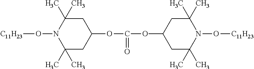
[C11H23]ON1C(C)(C)CC(OC(=O)OC2CC(C)(C)N(O[C11H23])C(C)(C)C2)CC1(C)C
